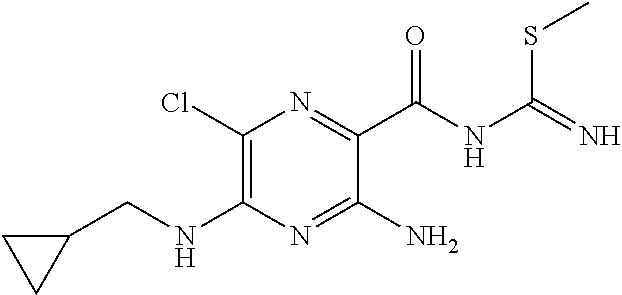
C1(Cl)=C(NCC2CC2)N=C(N)C(C(=O)NC(SC)=N)=N1
